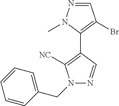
N1=CC(Br)=C(C2=C([NC])N(CC3=CC=CC=C3)N=C2)N1C
